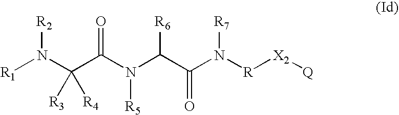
[R1]N(C(C(N(C(C(N([R][X2][Q])[R7])=O)[R6])[R5])=O)([R4])[R3])[R2]
